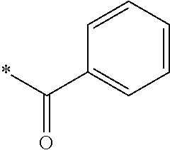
C1=CC=CC(C(*)=O)=C1
